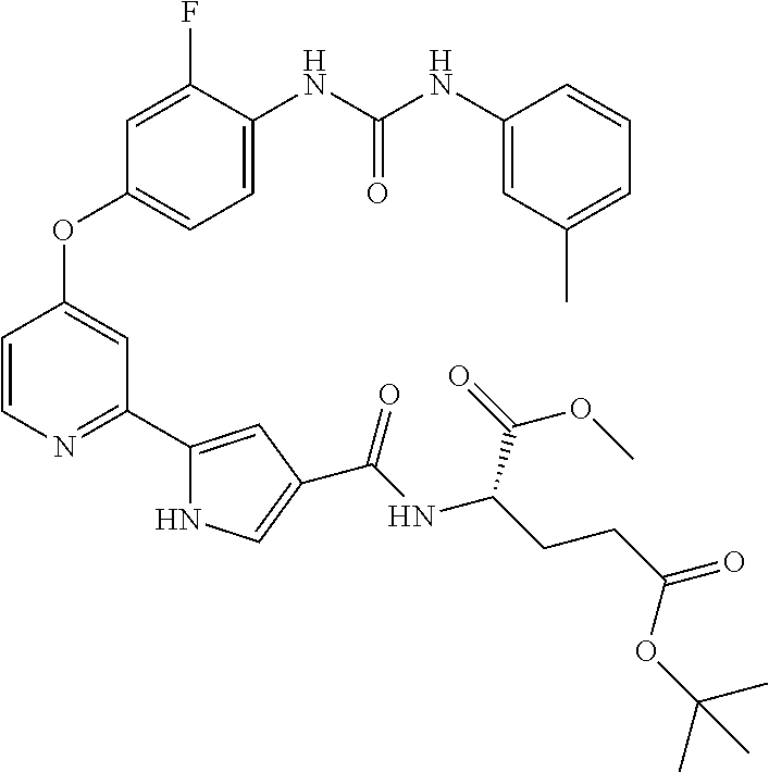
C1=CN=C(C2=CC(C(NC(CCC(=O)OC(C)(C)C)C(=O)OC)=O)=CN2)C=C1OC1=CC=C(NC(NC2=CC(C)=CC=C2)=O)C(F)=C1
